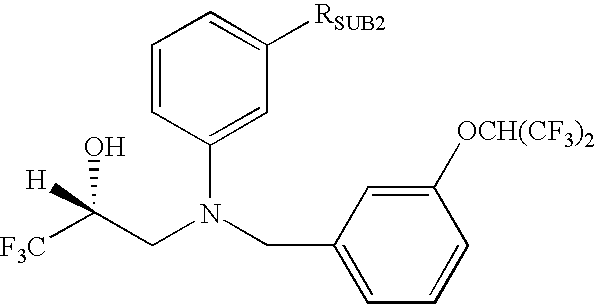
C1(CN(CC([F3C])(O)[H])C2=CC([RSUB2])=CC=C2)=CC=CC([OCH(CF3)2])=C1
